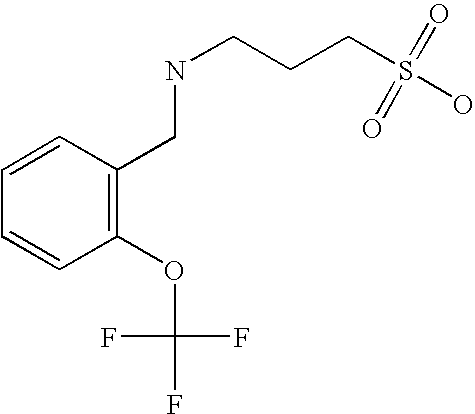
N(CCCS(O)(=O)=O)CC1=C(OC(F)(F)F)C=CC=C1
